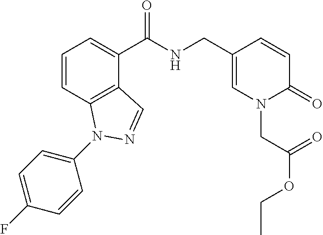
C1=CC2=C(C(C(NCC3=CN(CC(OCC)=O)C(=O)C=C3)=O)=C1)C=NN2C1=CC=C(F)C=C1
